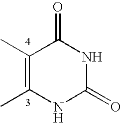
C1(C)=C(C)NC(=O)NC1=O
